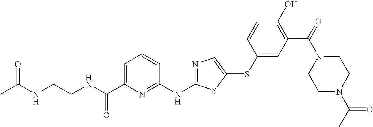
C1=C(C(NCCNC(C)=O)=O)N=C(NC2=NC=C(SC3=CC(C(=O)N4CCN(C(C)=O)CC4)=C(O)C=C3)S2)C=C1
